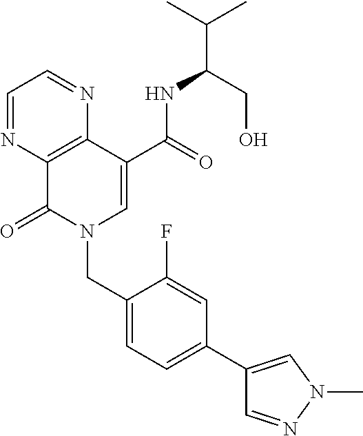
C1=NC2=C(N=C1)C(C(=O)NC(CO)C(C)C)=CN(CC1=CC=C(C3=CN(C)N=C3)C=C1F)C2=O
